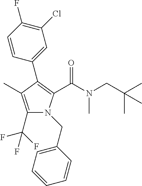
C1(C2=C(C(N(C)CC(C)(C)C)=O)N(CC3=CC=CC=C3)C(C(F)(F)F)=C2C)=CC(Cl)=C(F)C=C1
